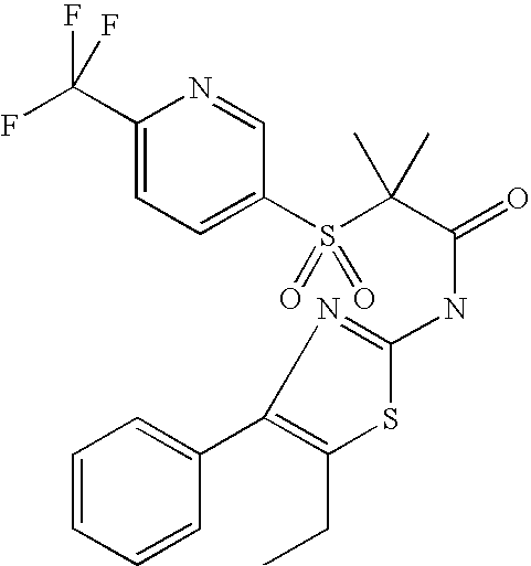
C1(C(F)(F)F)=CC=C(S(C(C(=O)NC2=NC(C3=CC=CC=C3)=C(CC)S2)(C)C)(=O)=O)C=N1
